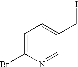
C1=C(Br)N=CC(CI)=C1
